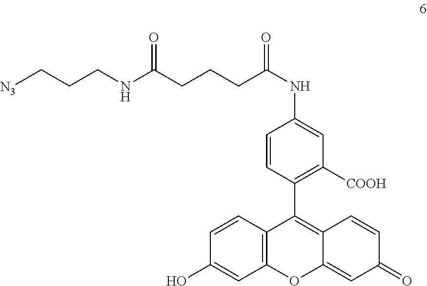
C1=CC(C2=C3C(=CC(=O)C=C3)OC3=C2C=CC(O)=C3)=C([COOH])C=C1NC(=O)CCCC(NCCC[N3])=O
